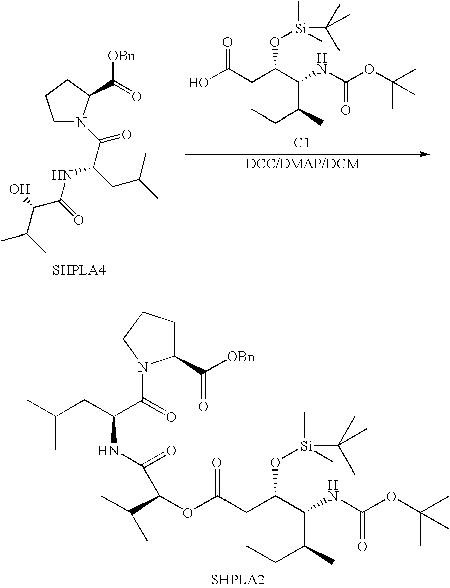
OC(CC(C(NC(OC(C)(C)C)=O)C(C)CC)O[Si](C(C)(C)C)(C)C)=O.[C1].C1N(C(C(CC(C)C)NC(C(O)C(C)C)=O)=O)C(C(=O)[OBn])CC1.C(CC(C(=O)N1C(C([OBn])=O)CCC1)NC(C(OC(CC(C(NC(OC(C)(C)C)=O)C(C)CC)O[Si](C(C)(C)C)(C)C)=O)C(C)C)=O)(C)C
